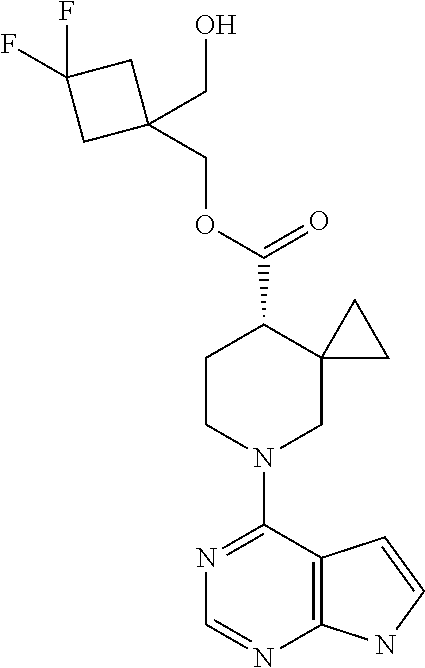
N1=C(N2CC3(C(C(OCC4(CO)CC(F)(F)C4)=O)CC2)CC3)C2=C(N=C1)NC=C2
